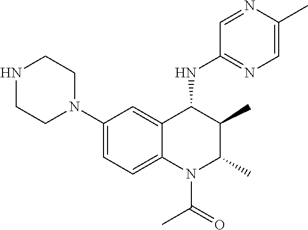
C1(N2CCNCC2)=CC=C2C(=C1)C(NC1=NC=C(C)N=C1)C(C)C(C)N2C(C)=O
